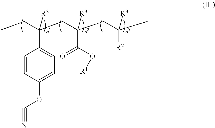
CCC(CC(CC(C)([R3])[R2])([R3])C(=O)O[R1])([R3])C1=CC=C(OC#N)C=C1
